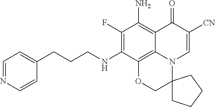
C1=NC=CC(CCCNC2=C(F)C(N)=C3C4=C2OCC2(N4C=C([CN])C3=O)CCCC2)=C1
